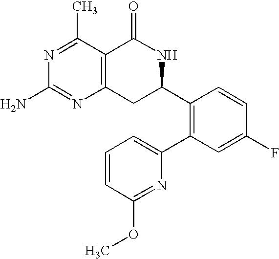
C12=C(C(C)=NC(N)=N1)C(=O)NC(C1=C(C3=CC=CC(OC)=N3)C=C(F)C=C1)C2
